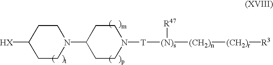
[T]([(N)s]([(CH2)n][(CH2)r][R3])[R47])N1CCC(N2CCC([HX])CC2)CC1
